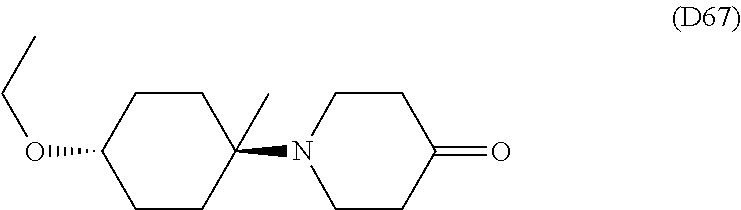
C1CC(N2CCC(=O)CC2)(C)CCC1OCC
